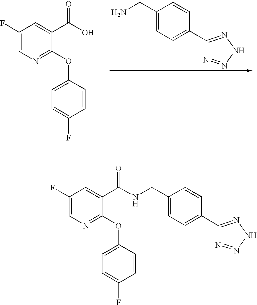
C1(CN)=CC=C(C2=NNN=N2)C=C1.C1(F)=CN=C(OC2=CC=C(F)C=C2)C(C(O)=O)=C1.C1(F)=CN=C(OC2=CC=C(F)C=C2)C(C(NCC2=CC=C(C3=NNN=N3)C=C2)=O)=C1
